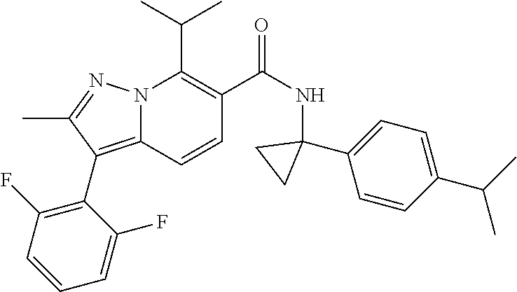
C(C1=C(C(NC2(C3=CC=C(C(C)C)C=C3)CC2)=O)C=CC2=C(C3=C(F)C=CC=C3F)C(C)=NN12)(C)C
